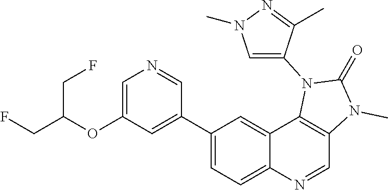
O(C1=CN=CC(C2=CC=C3C(=C2)C2=C(C=N3)N(C)C(=O)N2C2=CN(C)N=C2C)=C1)C(CF)CF
